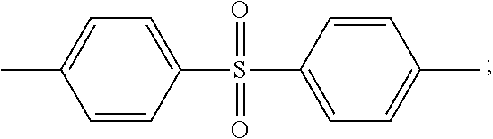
C1(S(C2=CC=C(C)C=C2)(=O)=O)=CC=C(C)C=C1
